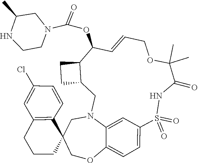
C1CNC(C)CN1C(OC1C=CCOC(C)(C)C(=O)NS(=O)(=O)C2=CC=C3C(=C2)N(CC2C1CC2)CC1(C2=C(C=C(Cl)C=C2)CCC1)CO3)=O
